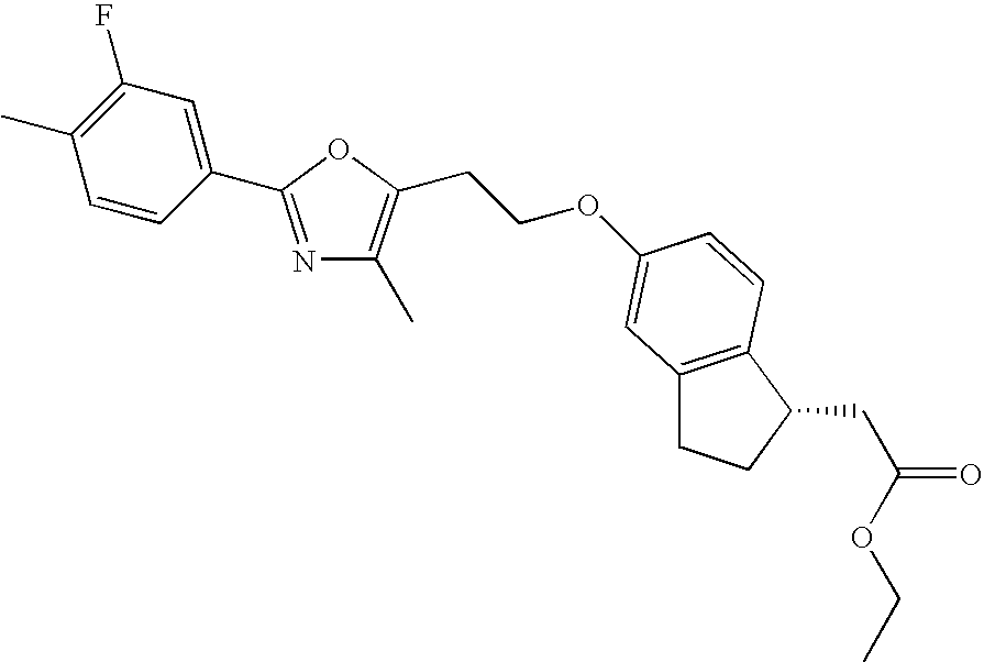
N1=C(C2=CC(F)=C(C)C=C2)OC(CCOC2=CC3=C(C(CC(OCC)=O)CC3)C=C2)=C1C
